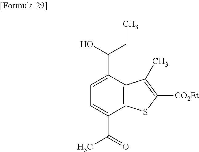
C12=C(C(C(=O)C)=CC=C1C(CC)O)SC([CO2Et])=C2C
